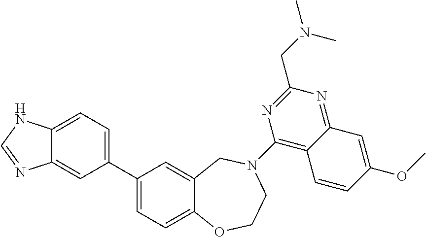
C1(C2=CC=C3C(=C2)N=CN3)=CC=C2C(=C1)CN(C1=C3C(=NC(CN(C)C)=N1)C=C(OC)C=C3)CCO2
